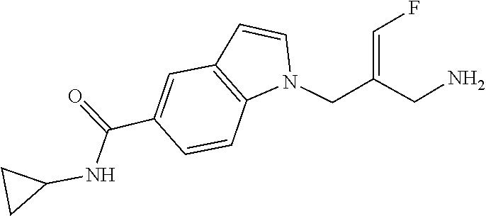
N(C(C1=CC2=C(N(CC(=CF)CN)C=C2)C=C1)=O)C1CC1
